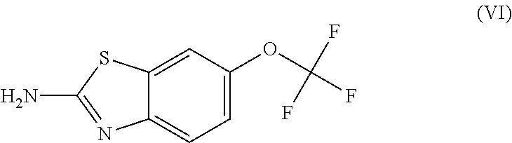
C12=CC=C(OC(F)(F)F)C=C1SC(N)=N2
